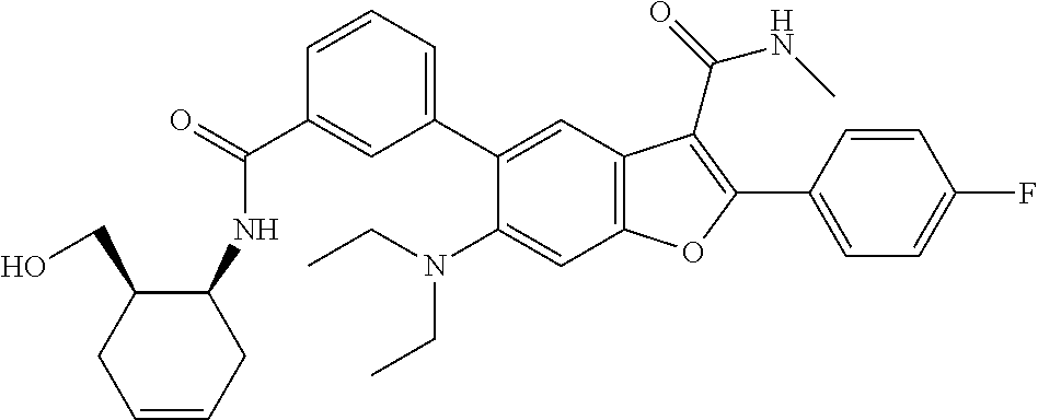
C1(C(=O)NC2C(CO)CC=CC2)=CC(C2=CC3=C(C=C2N(CC)CC)OC(C2=CC=C(F)C=C2)=C3C(=O)NC)=CC=C1
